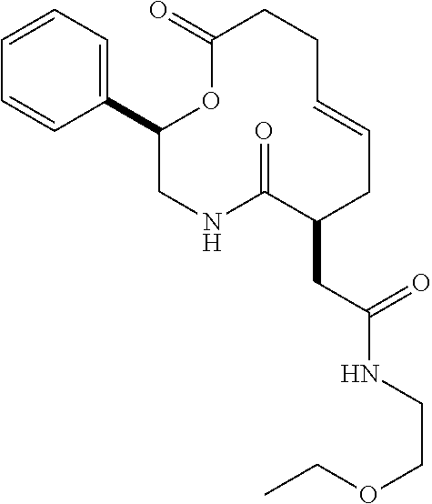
C1(C2=CC=CC=C2)CNC(=O)C(CC(NCCOCC)=O)CC=CCCC(=O)O1
